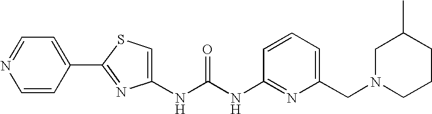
C1=CC(C2=NC(NC(NC3=NC(CN4CCCC(C)C4)=CC=C3)=O)=CS2)=CC=N1
